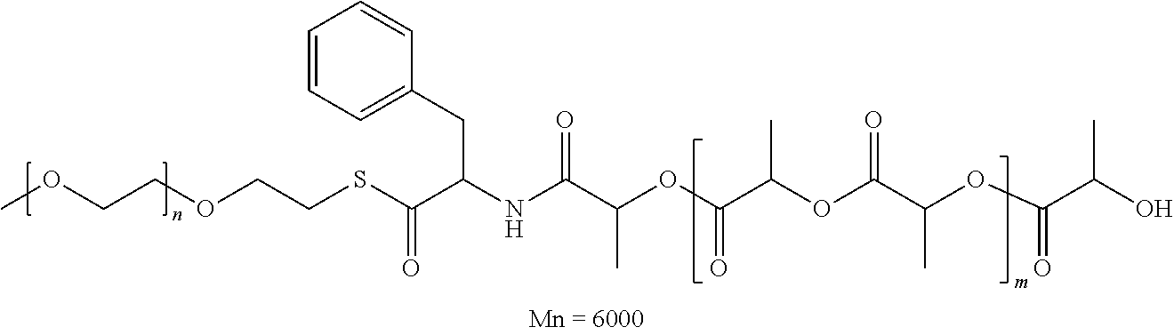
C(OCCSC(C(NC(C(OC(C(OC(C(OC(C(O)C)=O)C)=O)C)=O)C)=O)CC1=CC=CC=C1)=O)COC
